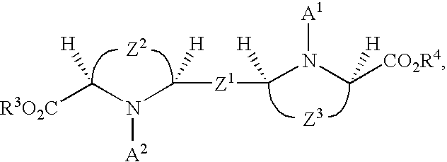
[R3O2C]C(N(C([Z1]C(N(C([CO2R4])[H])[A1])[H])[H])[A2])[H].[Z2].[Z3]
